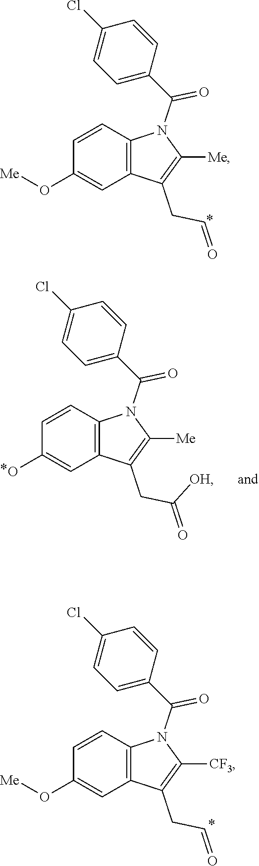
C(CC1=C([Me])N(C(=O)C2=CC=C(Cl)C=C2)C2=C1C=C(O[Me])C=C2)=O.C(CC1=C([Me])N(C(=O)C2=CC=C(Cl)C=C2)C2=C1C=C(O)C=C2)(=O)[OH].C(CC1=C([CF3])N(C(=O)C2=CC=C(Cl)C=C2)C2=C1C=C(O[Me])C=C2)=O
